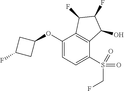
C1(OC2=CC=C(S(CF)(=O)=O)C3=C2C(F)C(F)C3O)CC(F)C1
